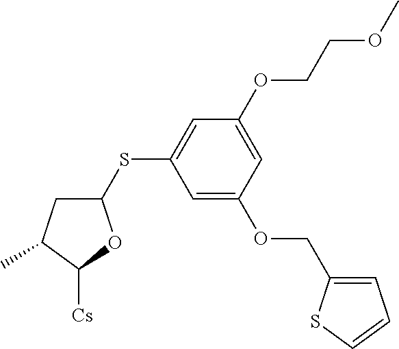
C1(SC2=CC(OCCOC)=CC(OCC3=CC=CS3)=C2)CC(C)C([Cs])O1
